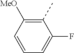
C1(C)=C([MeO])C=CC=C1F
